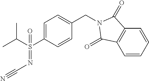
C1=C(S(C(C)C)(=NC#N)=O)C=CC(CN2C(=O)C3=C(C=CC=C3)C2=O)=C1
